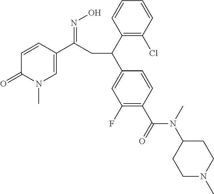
C1(C(C2=CC(F)=C(C(=O)N(C3CCN(C)CC3)C)C=C2)CC(C2=CN(C)C(=O)C=C2)=NO)=C(Cl)C=CC=C1
